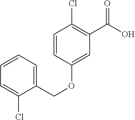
C1=CC=C(COC2=CC(C(O)=O)=C(Cl)C=C2)C(Cl)=C1
